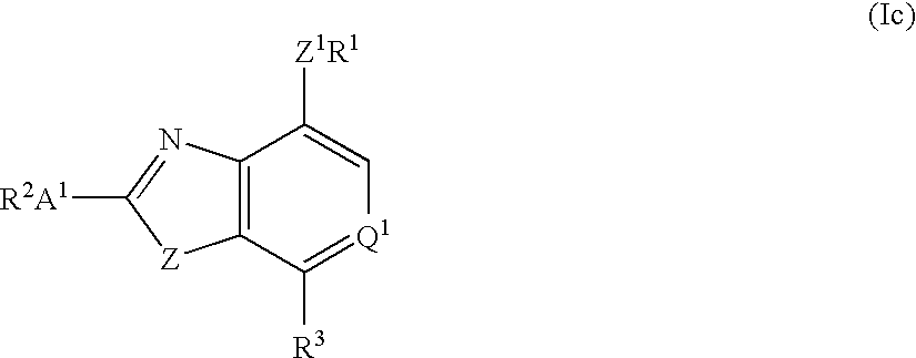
C12=C(C([R3])=[Q1]C=C1[Z1R1])[Z]C([R2A1])=N2
